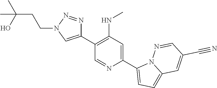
C1(C2=CN(CCC(O)(C)C)N=N2)=C(NC)C=C(C2=CC=C3N2N=CC(C#N)=C3)N=C1
